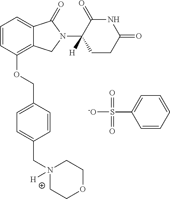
C1=CC(OCC2=CC=C(CN3([H])CCOCC3)C=C2)=C2C(=C1)C(=O)N(C1([H])CCC(=O)NC1=O)C2.C1=CC=CC=C1S([-O])(=O)=O
